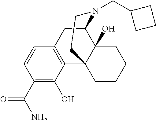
C1=CC(C(N)=O)=C(O)C2=C1CC1C3(O)C2(CCCC3)CCN1CC1CCC1
